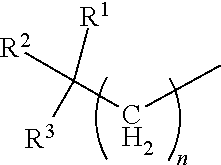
C(C)C([R2])([R1])[R3]
